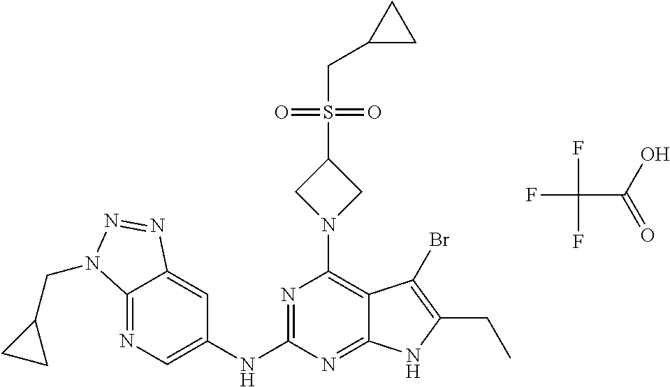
FC(C(=O)O)(F)F.N1=C2C(=CC(NC3=NC(N4CC(S(CC5CC5)(=O)=O)C4)=C4C(=N3)NC(CC)=C4Br)=C1)N=NN2CC1CC1
